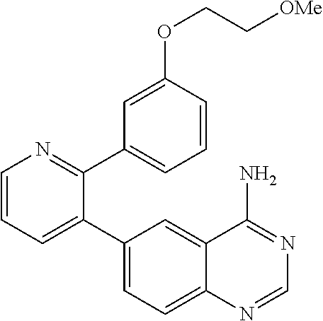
C1=CC=C(C2=CC=C3C(=C2)C(N)=NC=N3)C(C2=CC=CC(OCC[OMe])=C2)=N1
